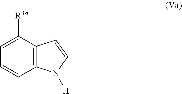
C12=C(C([R3a])=CC=C1)C=CN2[H]
